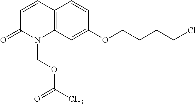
C12=C(C=CC(=O)N1COC(C)=O)C=CC(OCCCCCl)=C2
